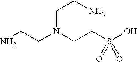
C(N(CCS(O)(=O)=O)CCN)CN
